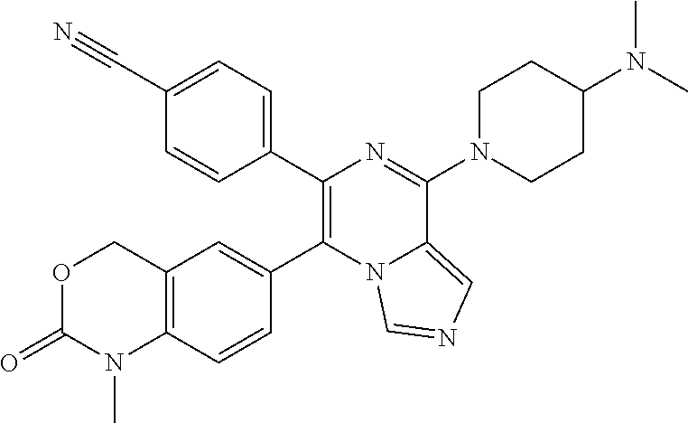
C1(C2=C(C3=CC4=C(C=C3)N(C)C(=O)OC4)N3C(=CN=C3)C(N3CCC(N(C)C)CC3)=N2)=CC=C(C#N)C=C1
